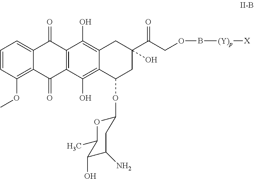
C1=CC(OC)=C2C(=C1)C(=O)C1=C(C2=O)C(O)=C2C(=C1O)CC(C(COB[(Y)p][X])=O)(O)CC2OC1OC(C)C(O)C(N)C1
